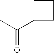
C(C)(=O)C1CCC1
